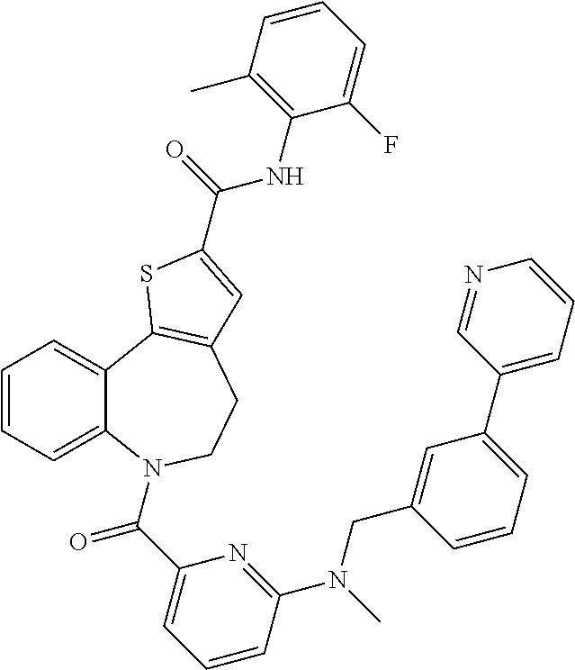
C1=CC=C2C(=C1)C1=C(CCN2C(C2=CC=CC(N(C)CC3=CC(C4=CC=CN=C4)=CC=C3)=N2)=O)C=C(C(NC2=C(C)C=CC=C2F)=O)S1
